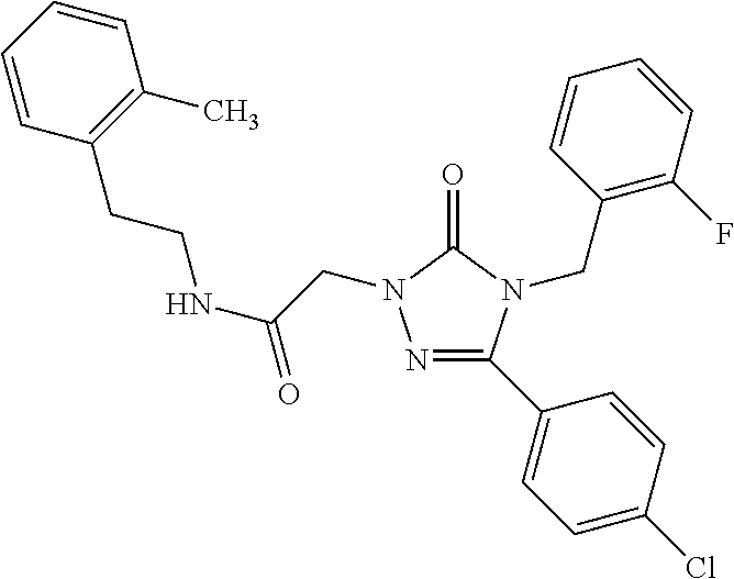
N1=C(C2=CC=C(Cl)C=C2)N(CC2=C(F)C=CC=C2)C(=O)N1CC(=O)NCCC1=C(C)C=CC=C1
